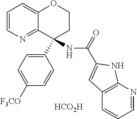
[HCO2H].C12=NC=CC=C1OCCC2(C1=CC=C([F3CO])C=C1)NC(=O)C1=CC2=C(N=CC=C2)N1
